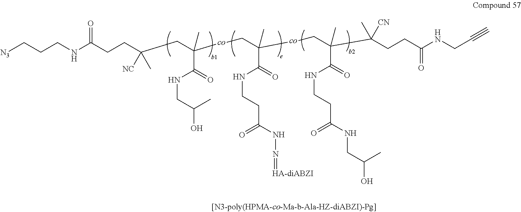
[N3]CCCNC(CCC([NC])(C)CC(C)(C(NCC(C)O)=O)[co]CC(C)(C(NCCC(NN=[HA-diABZI])=O)=O)[co]CC(C)(C(NCCC(=O)NCC(C)O)=O)C(C)([CN])CCC(NCC#C)=O)=O
